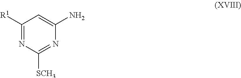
C1([R1])=NC([SCH3])=NC(N)=C1
